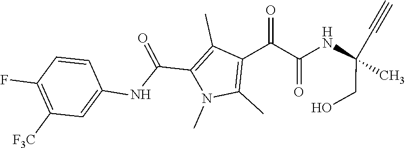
N1(C)C(C)=C(C(=O)C(NC(C#C)(C)CO)=O)C(C)=C1C(NC1=CC([F3C])=C(F)C=C1)=O
